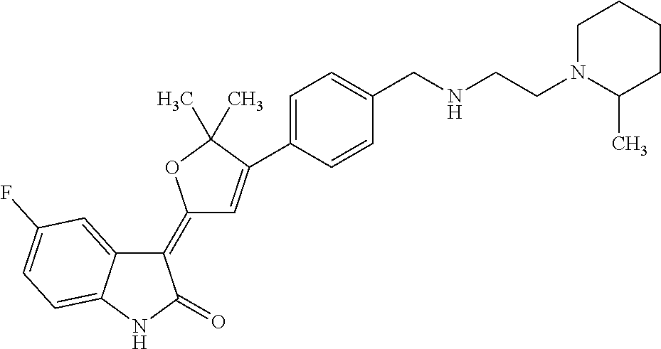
C1(=C2C=C(C3=CC=C(CNCCN4C(C)CCCC4)C=C3)C(C)(C)O2)C2=CC(F)=CC=C2NC1=O
